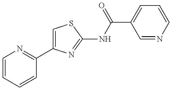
C1=CC=CC(C2=CSC(NC(=O)C3=CC=CN=C3)=N2)=N1
